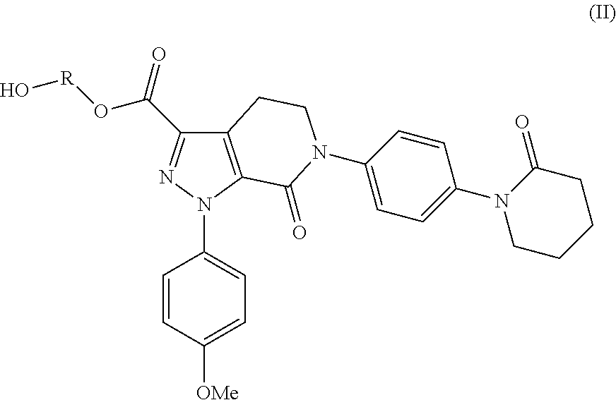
C12=C(N(C3=CC=C([OMe])C=C3)N=C1C(=O)O[R]O)C(=O)N(C1=CC=C(N3CCCCC3=O)C=C1)CC2
